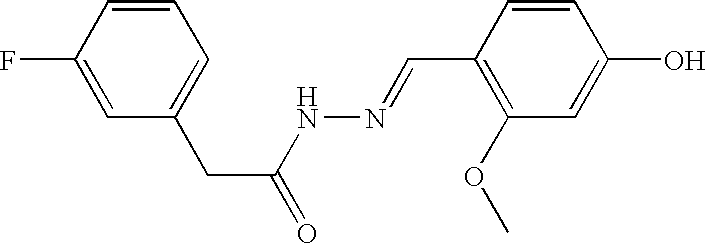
C1=CC(F)=CC(CC(=O)NN=CC2=C(OC)C=C(O)C=C2)=C1
